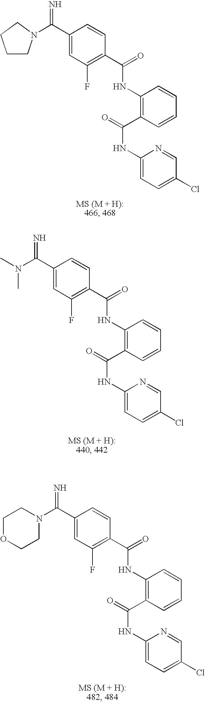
C1(C(=N)N2CCCC2)=CC(F)=C(C(=O)NC2=C(C(=O)NC3=CC=C(Cl)C=N3)C=CC=C2)C=C1.C1(C(N(C)C)=N)=CC(F)=C(C(=O)NC2=C(C(=O)NC3=CC=C(Cl)C=N3)C=CC=C2)C=C1.C1(C(N2CCOCC2)=N)=CC(F)=C(C(=O)NC2=C(C(=O)NC3=CC=C(Cl)C=N3)C=CC=C2)C=C1
